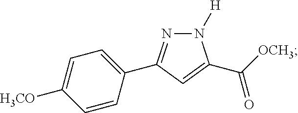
C1=CC(C2=NN([H])C(C([OCH3])=O)=C2)=CC=C1[H3CO]
